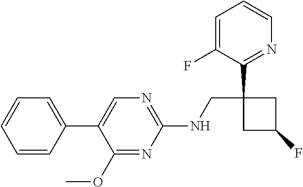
C1(NCC2(C3=NC=CC=C3F)CC(F)C2)=NC=C(C2=CC=CC=C2)C(OC)=N1
